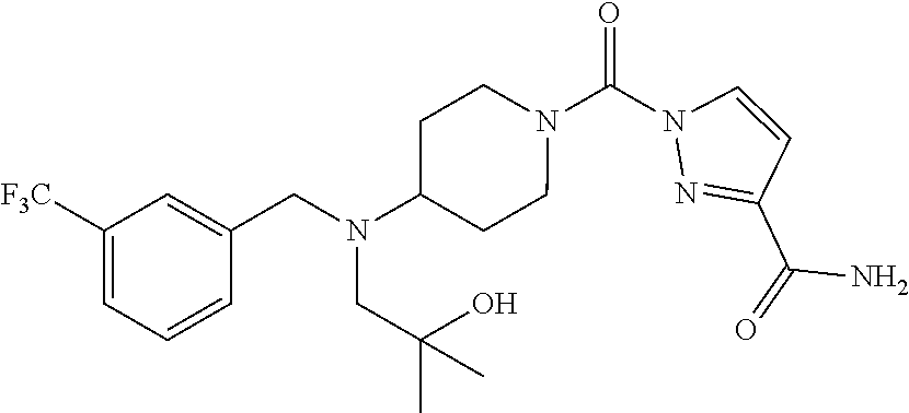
N1(C(N2N=C(C(=O)N)C=C2)=O)CCC(N(CC2=CC([F3C])=CC=C2)CC(C)(O)C)CC1
